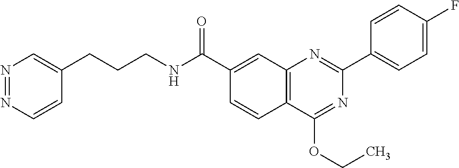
C1(C(NCCCC2=CN=NC=C2)=O)=CC2=C(C=C1)C(OCC)=NC(C1=CC=C(F)C=C1)=N2
